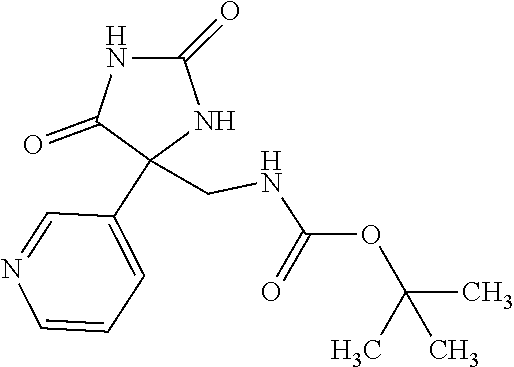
C(C)(C)(C)OC(NCC1(C2=CC=CN=C2)C(=O)NC(=O)N1)=O
